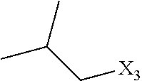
CC(C[X3])C
